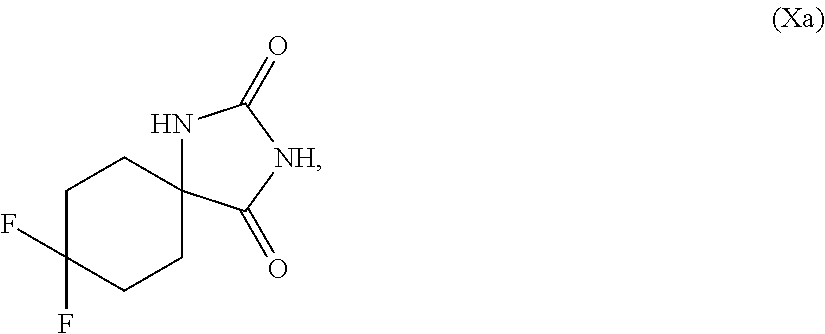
N1C2(CCC(F)(F)CC2)C(=O)[NH]C1=O
